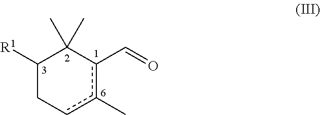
C1([R1])Ccc(C)c(C=O)C1(C)C
